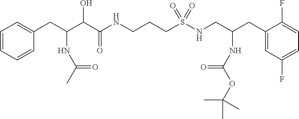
C1=CC=CC(CC(C(C(NCCCS(NCC(CC2=CC(F)=CC=C2F)NC(OC(C)(C)C)=O)(=O)=O)=O)O)NC(C)=O)=C1
